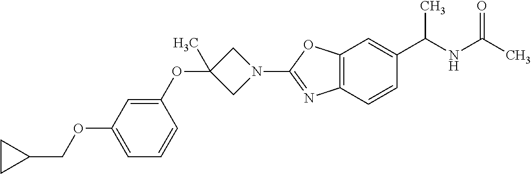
C1=C(OCC2CC2)C=C(OC2(C)CN(C3=NC4=C(O3)C=C(C(NC(C)=O)C)C=C4)C2)C=C1
